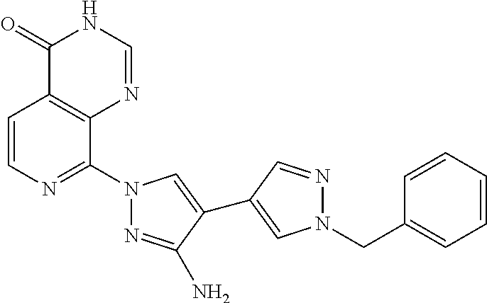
C1=CN=C(N2N=C(N)C(C3=CN(CC4=CC=CC=C4)N=C3)=C2)C2=C1C(=O)NC=N2
